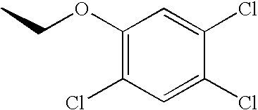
CCOC1=C(Cl)C=C(Cl)C(Cl)=C1
